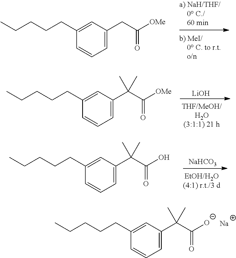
C1=C(CC([OMe])=O)C=C(CCCCC)C=C1.[LiOH].C1=C(C(C([OMe])=O)(C)C)C=C(CCCCC)C=C1.[NaHCO3].C1=C(C(C(O)=O)(C)C)C=C(CCCCC)C=C1.C1=C(C(C([O-])=O)(C)C)C=C(CCCCC)C=C1.[Na]
